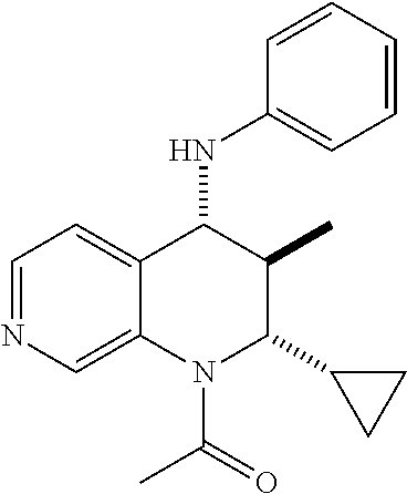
C1=NC=C2C(=C1)C(NC1=CC=CC=C1)C(C)C(C1CC1)N2C(C)=O
